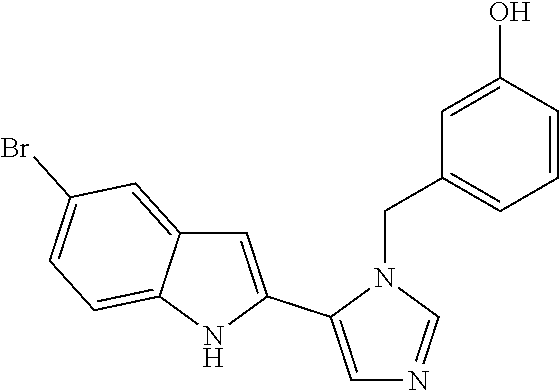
C1=C(O)C=CC=C1CN1C(C2=CC3=CC(Br)=CC=C3N2)=CN=C1
